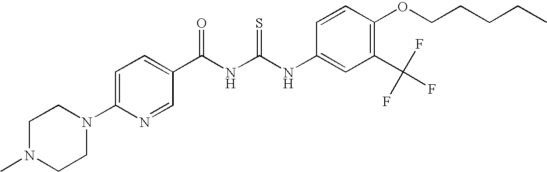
C(NC(NC1=CC(C(F)(F)F)=C(OCCCCC)C=C1)=S)(=O)C1=CC=C(N2CCN(C)CC2)N=C1
